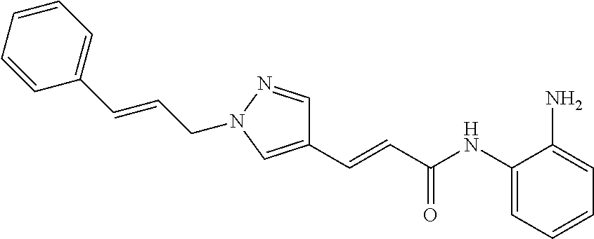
C1=CC=CC(C=CCN2N=CC(C=CC(NC3=CC=CC=C3N)=O)=C2)=C1
